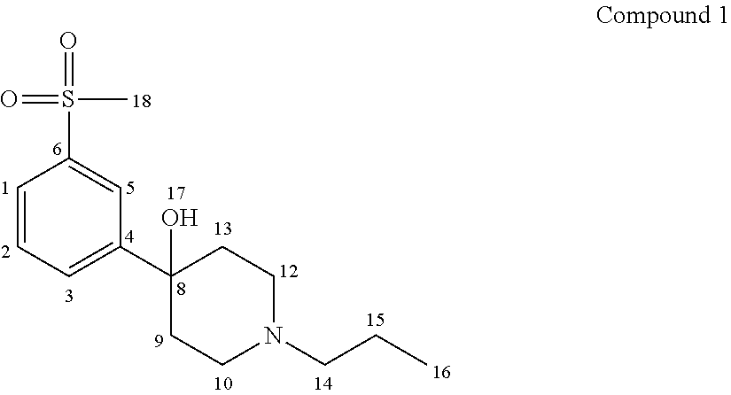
C1=CC=C(C2(O)CCN(CCC)CC2)C=C1S(=O)(C)=O
